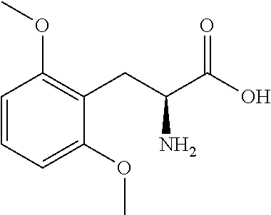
COC1=CC=CC(OC)=C1CC(C(=O)O)N
